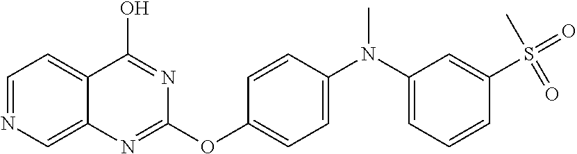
C1=NC=C2C(=C1)C(O)=NC(OC1=CC=C(N(C)C3=CC=CC(S(=O)(C)=O)=C3)C=C1)=N2
